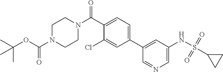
C1N(C(OC(C)(C)C)=O)CCN(C(C2=CC=C(C3=CC(NS(C4CC4)(=O)=O)=CN=C3)C=C2Cl)=O)C1
